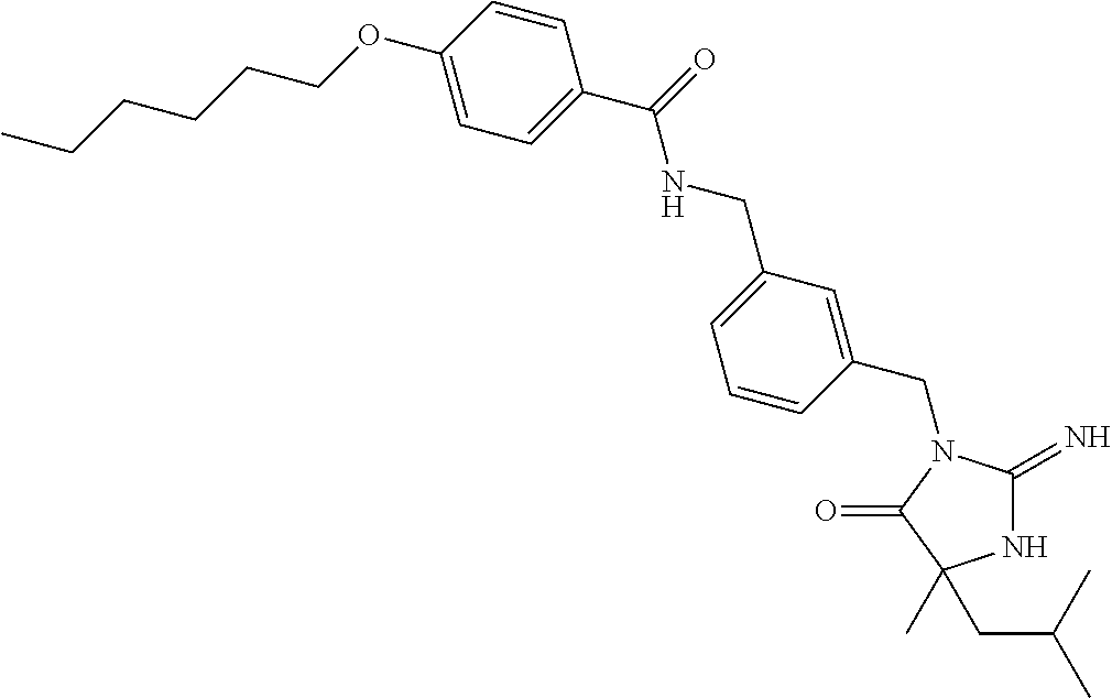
N1C(=N)N(CC2=CC(CNC(C3=CC=C(OCCCCCC)C=C3)=O)=CC=C2)C(=O)C1(CC(C)C)C
